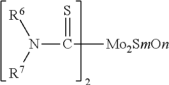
[Mo2SmOn]C(=S)N([R7])[R6]
